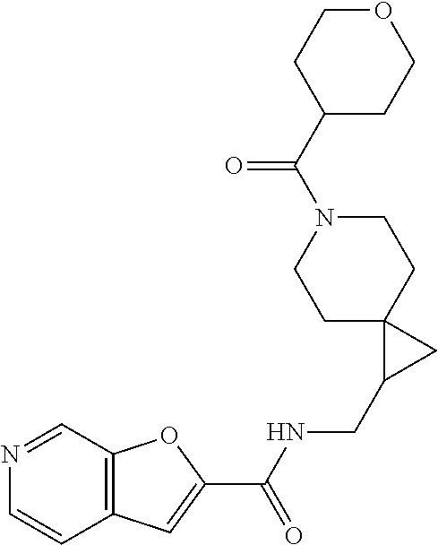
C1C2(CCN(C(C3CCOCC3)=O)C1)C(CNC(C1=CC3=C(O1)C=NC=C3)=O)C2
